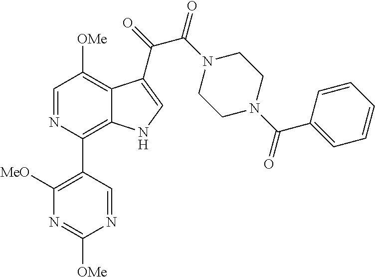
C1=NC(C2=C([MeO])N=C([OMe])N=C2)=C2C(=C1[OMe])C(C(=O)C(=O)N1CCN(C(=O)C3=CC=CC=C3)CC1)=CN2
